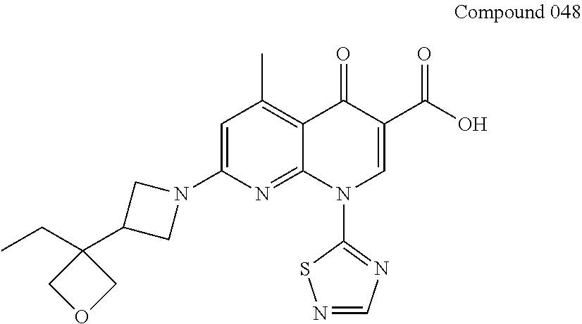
C1=C(N2CC(C3(CC)COC3)C2)N=C2C(=C1C)C(=O)C(C(O)=O)=CN2C1=NC=NS1
